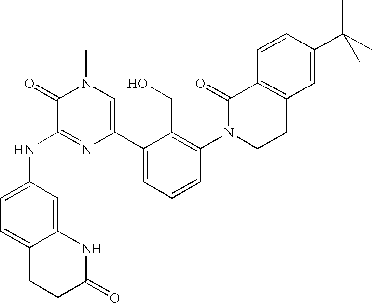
N(C1=NC(C2=CC=CC(N3CCC4=C(C3=O)C=CC(C(C)(C)C)=C4)=C2CO)=CN(C)C1=O)C1=CC=C2C(=C1)NC(=O)CC2
